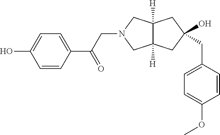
C12([H])C([H])(CC(CC3=CC=C(OC)C=C3)(O)C1)CN(CC(C1=CC=C(O)C=C1)=O)C2
